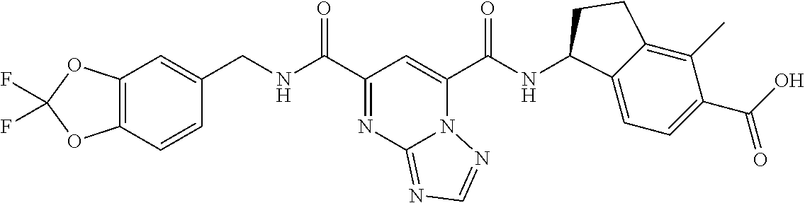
C12=C(C=CC(CNC(C3=NC4=NC=NN4C(C(NC4C5=CC=C(C(O)=O)C(C)=C5CC4)=O)=C3)=O)=C1)OC(F)(F)O2
